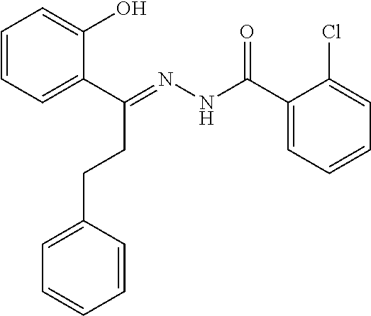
C1=CC=C(C(=NNC(C2=CC=CC=C2Cl)=O)CCC2=CC=CC=C2)C(O)=C1
